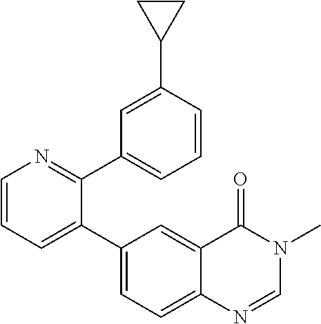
C1=CN=C(C2=CC=CC(C3CC3)=C2)C(C2=CC=C3C(=C2)C(=O)N(C)C=N3)=C1
